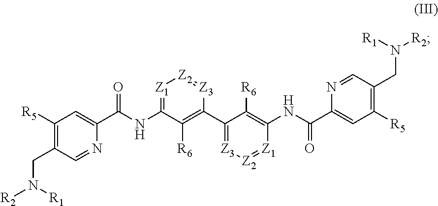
N(C1=[Z1][Z2]=[Z3]C(C2=[Z3][Z2]=[Z1]C(NC(=O)C3=CC([R5])=C(CN([R2])[R1])C=N3)=C2[R6])=C1[R6])C(=O)C1=CC([R5])=C(CN([R2])[R1])C=N1
